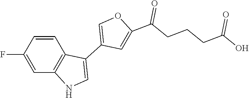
C1=CC(F)=CC2=C1C(C1=COC(C(CCCC(O)=O)=O)=C1)=CN2
